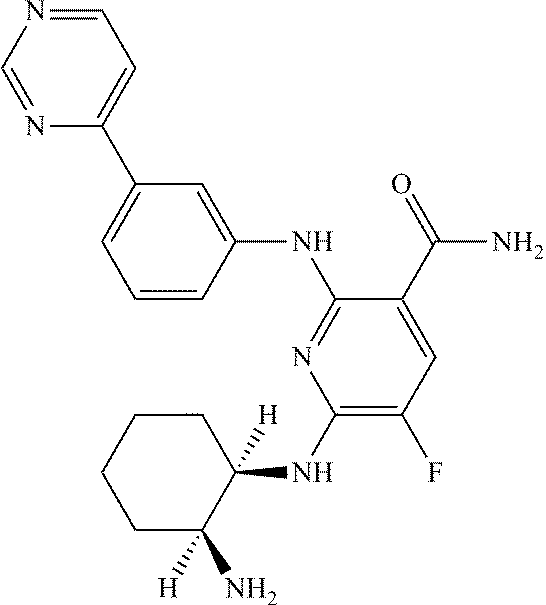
C1=CC(NC2=NC(NC3([H])C(N)([H])CCCC3)=C(F)C=C2C(=O)N)=CC(C2=CC=NC=N2)=C1
